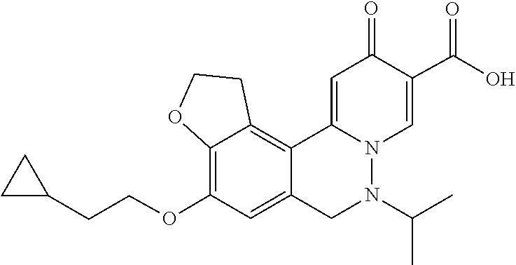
N1(C(C)C)N2C(=CC(=O)C(C(=O)O)=C2)C2=C3C(=C(OCCC4CC4)C=C2C1)OCC3
